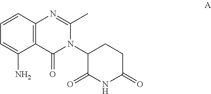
C1(=O)CCC(N2C(C)=NC3=C(C2=O)C(N)=CC=C3)C(=O)N1
